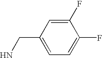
C1(CN)=CC=C(F)C(F)=C1
